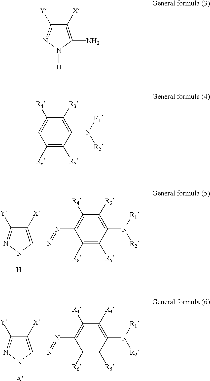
C1([X])=C(N=NC2=C([R4])C([R3])=C(N([R1])[R2])C([R5])=C2[R6])N([H])N=C1[Y].C1([X])=C(N=NC2=C([R4])C([R3])=C(N([R1])[R2])C([R5])=C2[R6])N([A])N=C1[Y].C1([X])=C(N)N([H])N=C1[Y].C1=C([R4])C([R3])=C(N([R1])[R2])C([R5])=C1[R6]
